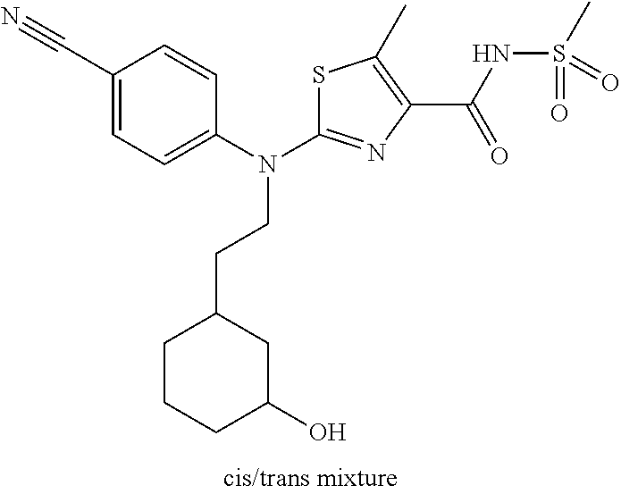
S1C(N(C2=CC=C(C#N)C=C2)CCC2CCCC(O)C2)=NC(C(NS(C)(=O)=O)=O)=C1C
